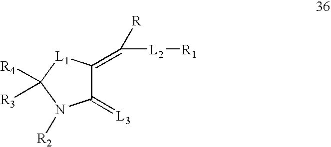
C1(=[L3])C(=C([L2][R1])[R])[L1]C([R3])([R4])N1[R2]
